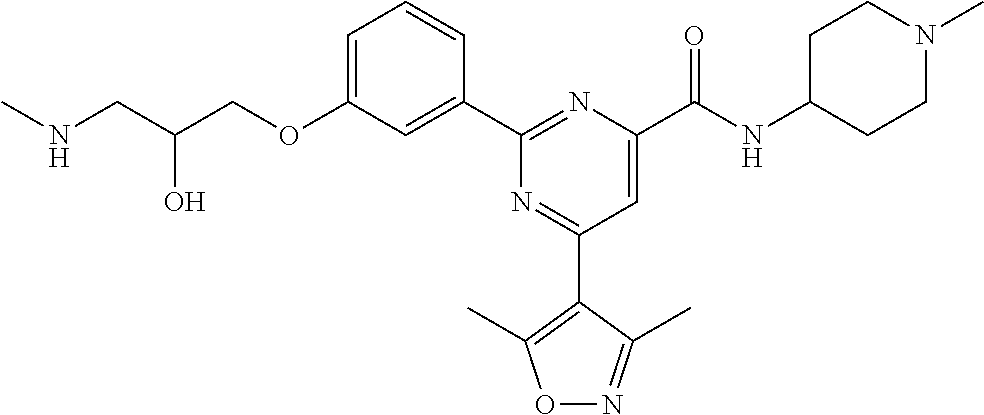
C1=C(OCC(CNC)O)C=C(C2=NC(C(NC3CCN(C)CC3)=O)=CC(C3=C(C)ON=C3C)=N2)C=C1
